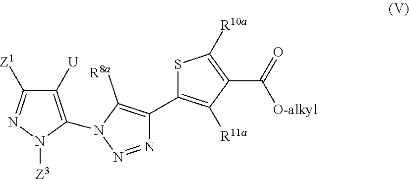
C1([U])=C(N2C([R8a])=C(C3=C([R11a])C(C(=O)[O-alkyl])=C([R10a])S3)N=N2)N([Z3])N=C1[Z1]
